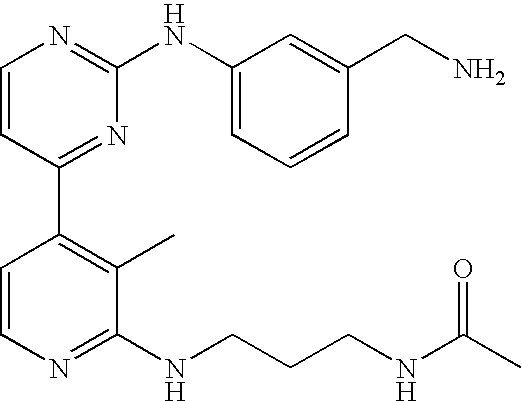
C1=CC(C2=C(C)C(NCCCNC(C)=O)=NC=C2)=NC(NC2=CC=CC(CN)=C2)=N1
